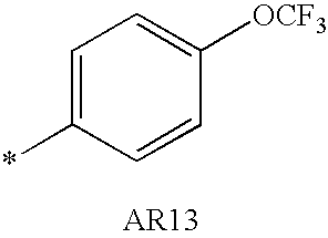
C1=C(*)C=CC([OCF3])=C1
